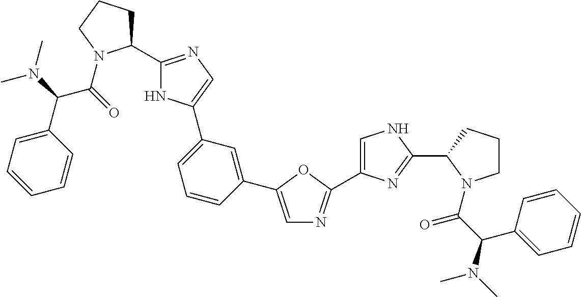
C1=CC(C2=CN=C(C3=CNC(C4N(C(=O)C(C5=CC=CC=C5)N(C)C)CCC4)=N3)O2)=CC(C2=CN=C(C3CCCN3C(=O)C(C3=CC=CC=C3)N(C)C)N2)=C1
